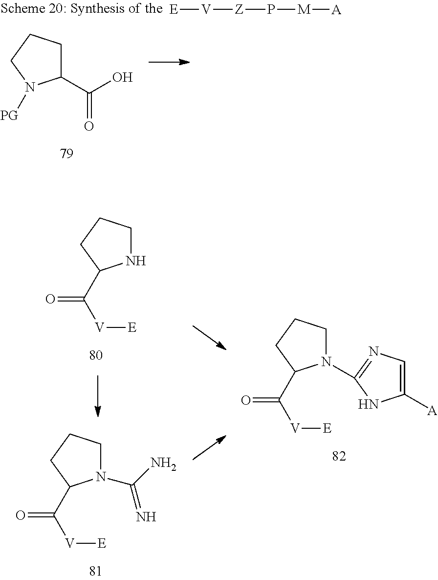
N1(C(N)=N)CCCC1C([V][E])=O.N1CCCC1C([V][E])=O.N1(C2=NC=C([A])N2)CCCC1C([V][E])=O.[E][V][Z]P[M][A].C1(C(=O)O)CCCN1[PG]
